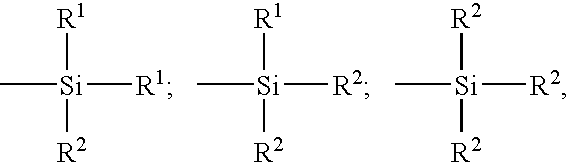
[Si](C)([R1])([R2])[R1].[Si](C)([R1])([R2])[R2].[Si](C)([R2])([R2])[R2]
